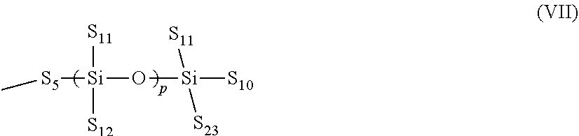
C[S5][Si](O[Si]([S11])([S23])[S10])([S11])[S12]
